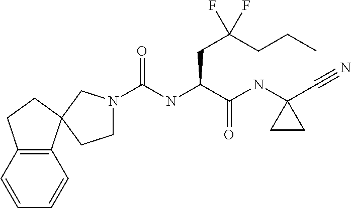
C1N(C(NC(C(NC2(C#N)CC2)=O)CC(CCC)(F)F)=O)CC2(C1)C1=C(CC2)C=CC=C1
